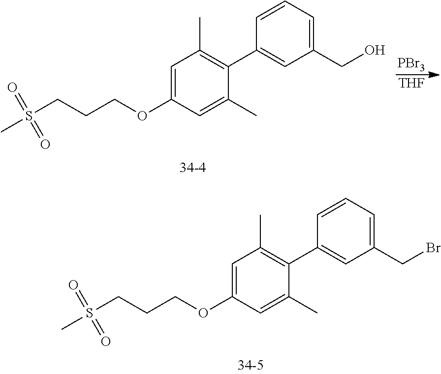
CS(CCCOC1=CC(C)=C(C2=CC(CO)=CC=C2)C(C)=C1)(=O)=O.[PBr3].[THF].CS(CCCOC1=CC(C)=C(C2=CC(CBr)=CC=C2)C(C)=C1)(=O)=O
